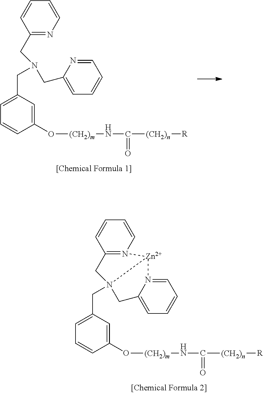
C1=C(CN23CC4=CC=CC=N4[Zn]2N2=C(C3)C=CC=C2)C=C(O[(CH2)m]NC([(CH2)n][R])=O)C=C1.C1=C(CN(CC2=CC=CC=N2)CC2=NC=CC=C2)C=C(O[(CH2)m]NC([(CH2)n][R])=O)C=C1
